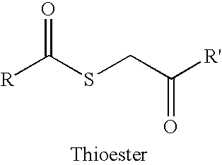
[R]C(SCC([R'])=O)=O
